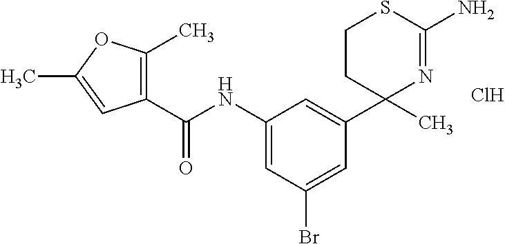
C1CC(C)(C2=CC(NC(C3=C(C)OC(C)=C3)=O)=CC(Br)=C2)N=C(N)S1.Cl
